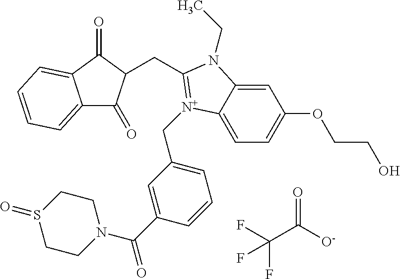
C1CN(C(C2=CC(C[N+]3=C(CC4C(=O)C5=CC=CC=C5C4=O)N(CC)C4=CC(OCCO)=CC=C43)=CC=C2)=O)CCS1=O.C(C([O-])=O)(F)(F)F
